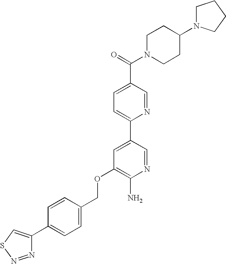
C(OC1=C(N)N=CC(C2=CC=C(C(=O)N3CCC(N4CCCC4)CC3)C=N2)=C1)C1=CC=C(C2=CSN=N2)C=C1
